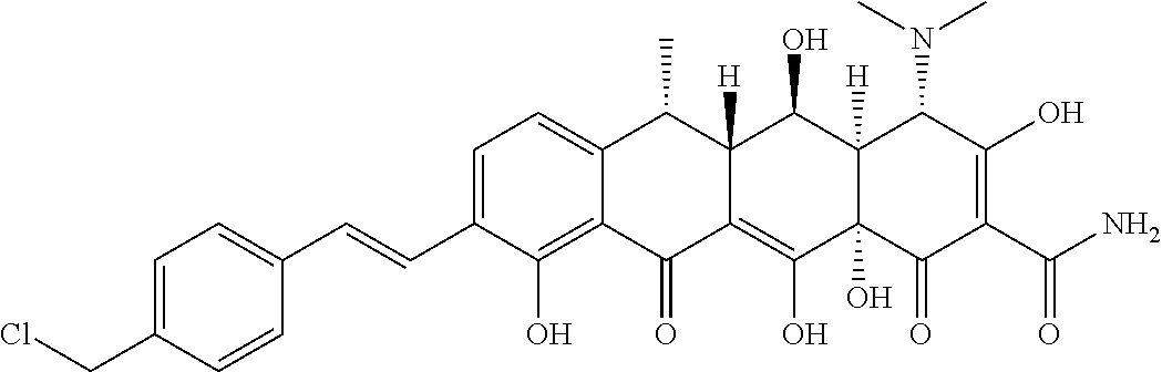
C1=C(C=CC2=CC=C(CCl)C=C2)C(O)=C2C(=C1)C(C)C1([H])C(=C(O)C3(O)C([H])(C1O)C(N(C)C)C(O)=C(C(N)=O)C3=O)C2=O
